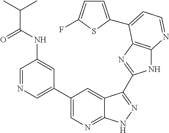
C1=NC=C(C2=CN=C3C(=C2)C(C2=NC4=C(N2)N=CC=C4C2=CC=C(F)S2)=NN3)C=C1NC(=O)C(C)C
